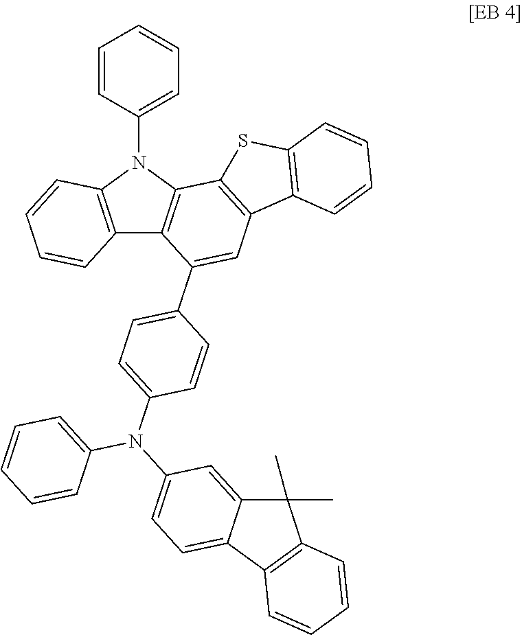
C12=C(N(C3=CC=CC=C3)C3=C1C(C1=CC=C(N(C4=CC=CC=C4)C4=CC=C5C(=C4)C(C)(C)C4=C5C=CC=C4)C=C1)=CC1=C3SC3=C1C=CC=C3)C=CC=C2
